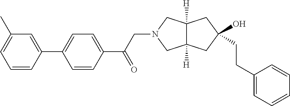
C12([H])C([H])(CC(CCC3=CC=CC=C3)(O)C1)CN(CC(C1=CC=C(C3=CC(C)=CC=C3)C=C1)=O)C2
